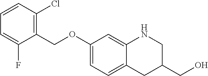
C1(OCC2=C(Cl)C=CC=C2F)=CC=C2C(=C1)NCC(CO)C2
